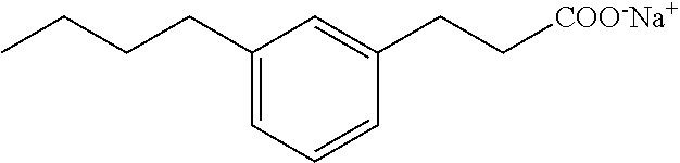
C1(CCCC)=CC=CC(CC[COO-Na+])=C1
